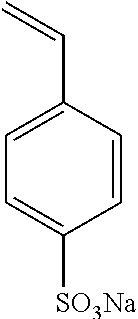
C1=CC(C=C)=CC=C1[SO3Na]
